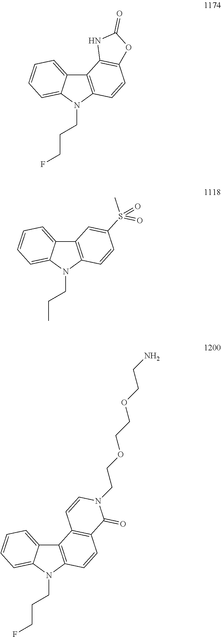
C12=C(N(CCC)C3=CC=CC=C13)C=CC(S(C)(=O)=O)=C2.C12=C(N(CCCF)C3=CC=CC=C13)C=CC1=C2C=CN(CCOCCOCCN)C1=O.C12=C(N(CCCF)C3=CC=CC=C13)C=CC1=C2NC(=O)O1
